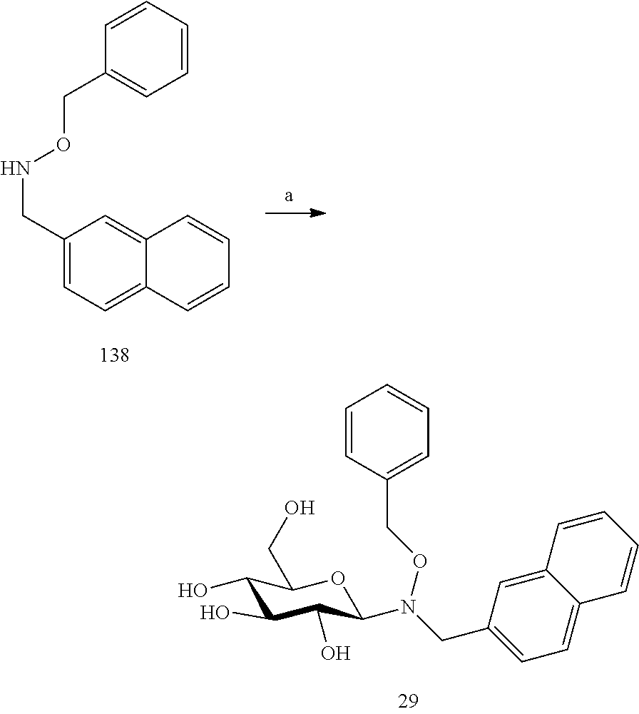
C1(CNOCC2=CC=CC=C2)=CC=C2C(=C1)C=CC=C2.C1(O)C(O)C(O)C(N(CC2=CC=C3C(=C2)C=CC=C3)OCC2=CC=CC=C2)OC1CO
